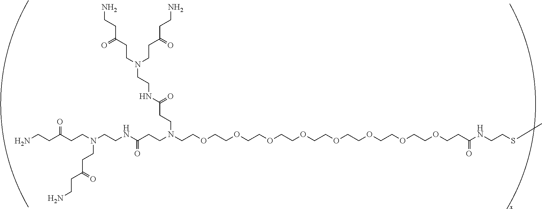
C(N(CCOCCOCCOCCOCCOCCOCCOCCOCCC(NCCSC)=O)CCC(NCCN(CCC(CCN)=O)CCC(=O)CCN)=O)CC(NCCN(CCC(CCN)=O)CCC(CCN)=O)=O
